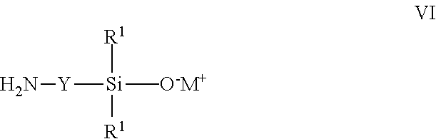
N([Y][Si]([O-M+])(C)([R1])[R1])C
